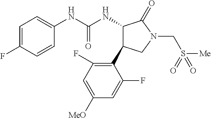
C1=C(F)C=CC(NC(NC2C(C3=C(F)C=C([MeO])C=C3F)CN(CS(=O)([Me])=O)C2=O)=O)=C1
